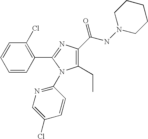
C1(Cl)=C(C2=NC(C(NN3CCCCC3)=O)=C(CC)N2C2=NC=C(Cl)C=C2)C=CC=C1
